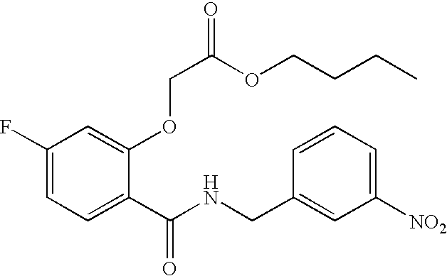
C1(F)=CC=C(C(NCC2=CC([NO2])=CC=C2)=O)C(OCC(OCCCC)=O)=C1
